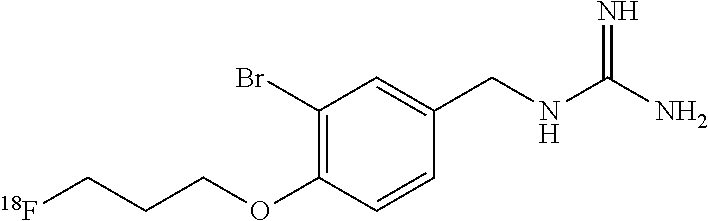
[18F]CCCOC1=C(Br)C=C(CNC(N)=N)C=C1
